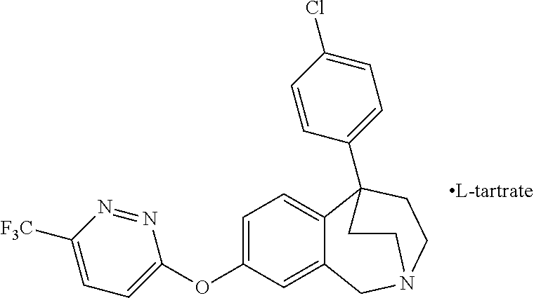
C1([F3C])=CC=C(OC2=CC=C3C(=C2)CN2CCC3(C3=CC=C(Cl)C=C3)CC2)N=N1
